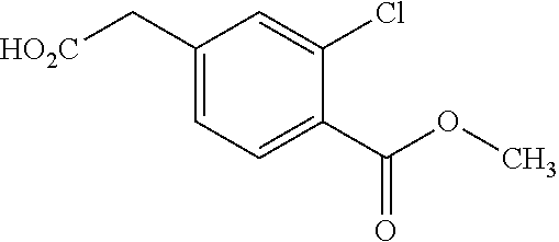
C1(C[HO2C])=CC=C(C(OC)=O)C(Cl)=C1
